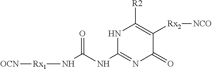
N1C(NC(N[Rx1][OCN])=O)=NC(=O)C([Rx2][NCO])=C1[R2]
